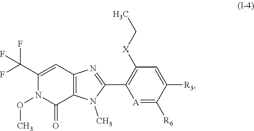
N1(OC)C(=O)C2=C(C=C1C(F)(F)F)N=C(C1=C([X]CC)C=C([R3])C([R6])=[A]1)N2C
